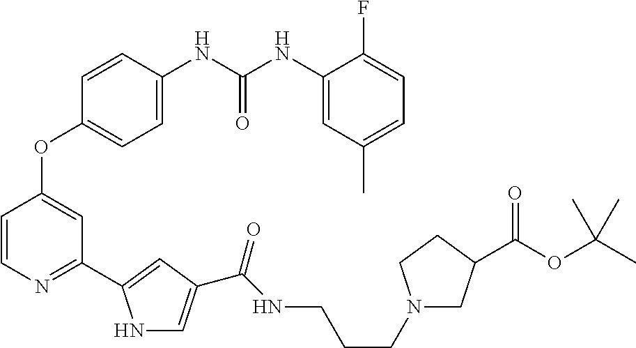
C1=C(NC(NC2=CC(C)=CC=C2F)=O)C=CC(OC2=CC(C3=CC(C(NCCCN4CC(C(OC(C)(C)C)=O)CC4)=O)=CN3)=NC=C2)=C1
